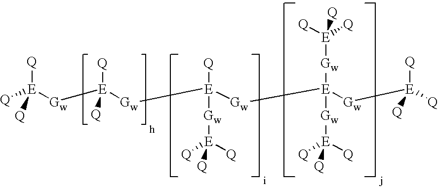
[E]([Gw][E]([Gw][E]([Gw][E]([Gw][E]([Q])([Q])[Q])([Gw][E]([Q])([Q])[Q])[Gw][E]([Q])([Q])[Q])([Q])[Gw][E]([Q])([Q])[Q])([Q])[Q])([Q])([Q])[Q]
